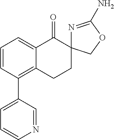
C1=CC(C2=CC=CN=C2)=C2C(=C1)C(=O)C1(CC2)N=C(N)OC1
